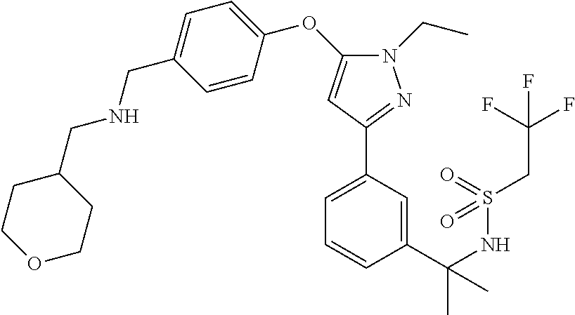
C1=C(C(NS(CC(F)(F)F)(=O)=O)(C)C)C=CC=C1C1=NN(CC)C(OC2=CC=C(CNCC3CCOCC3)C=C2)=C1
